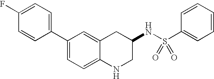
C1(C2=CC=C(F)C=C2)=CC=C2C(=C1)CC(NS(C1=CC=CC=C1)(=O)=O)CN2
